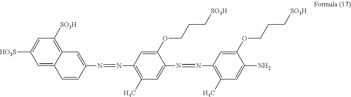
C1=CC(N=NC2=C(C)C=C(N=NC3=C(C)C=C(N)C(OCCC[SO3H])=C3)C(OCCC[SO3H])=C2)=CC2=C([SO3H])C=C([HO3S])C=C12
